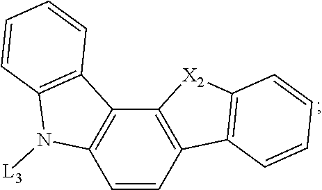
C1=CC2=C(C3=C1N([L3])C1=C3C=CC=C1)[X2]C1=C2C=CC=C1
